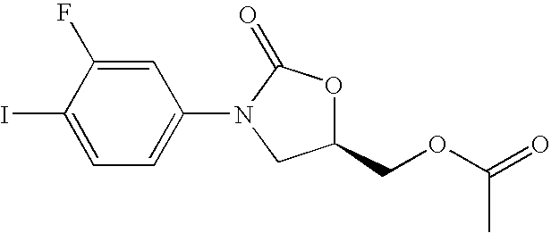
C1=C(I)C(F)=CC(N2CC(COC(=O)C)OC2=O)=C1
